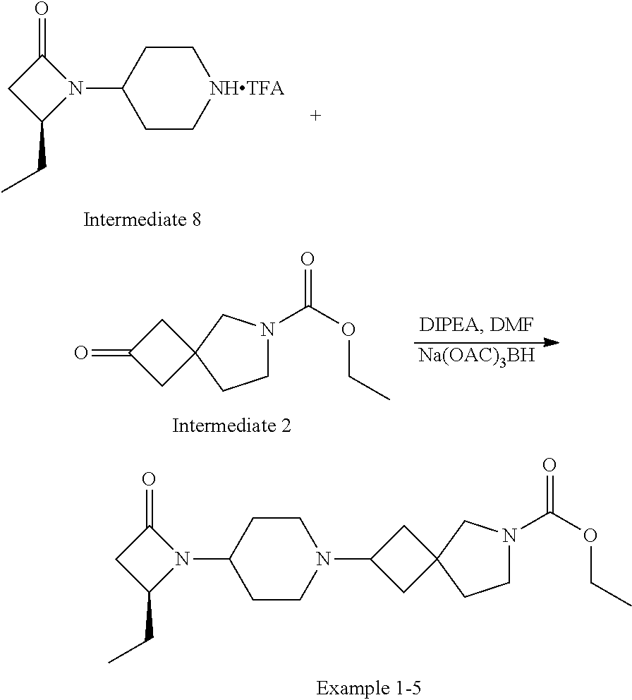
C1N(C(OCC)=O)CC2(C1)CC(=O)C2.[Na(OAC)3BH].C1N(C(OCC)=O)CC2(C1)CC(N1CCC(N3C(=O)CC3CC)CC1)C2.[NHTFA]1CCC(N2C(=O)CC2CC)CC1
